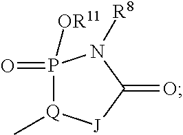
[Q]1(C)P(=O)([OR11])N([R8])C(=O)[J]1
